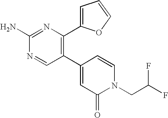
C1(C2=CC(=O)N(CC(F)F)C=C2)=C(C2=CC=CO2)N=C(N)N=C1
